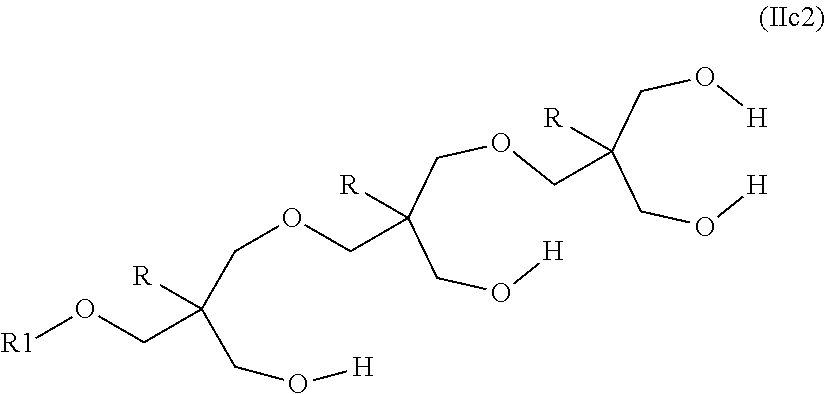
[R]C(COCC(CO[R1])([R])CO[H])(COCC([R])(CO[H])CO[H])CO[H]
